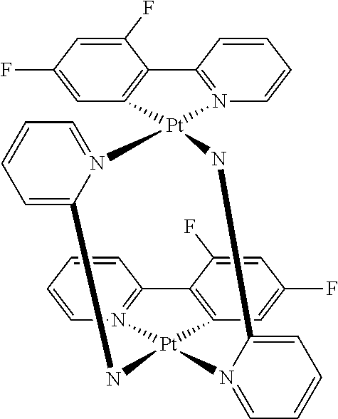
C1(F)=CC(F)=CC2=C1C1=N(C=CC=C1)[Pt]21N2=CC=CC=C2N[Pt]2(C3=C(C(F)=CC(F)=C3)C3=N2C=CC=C3)N2=CC=CC=C2N1
